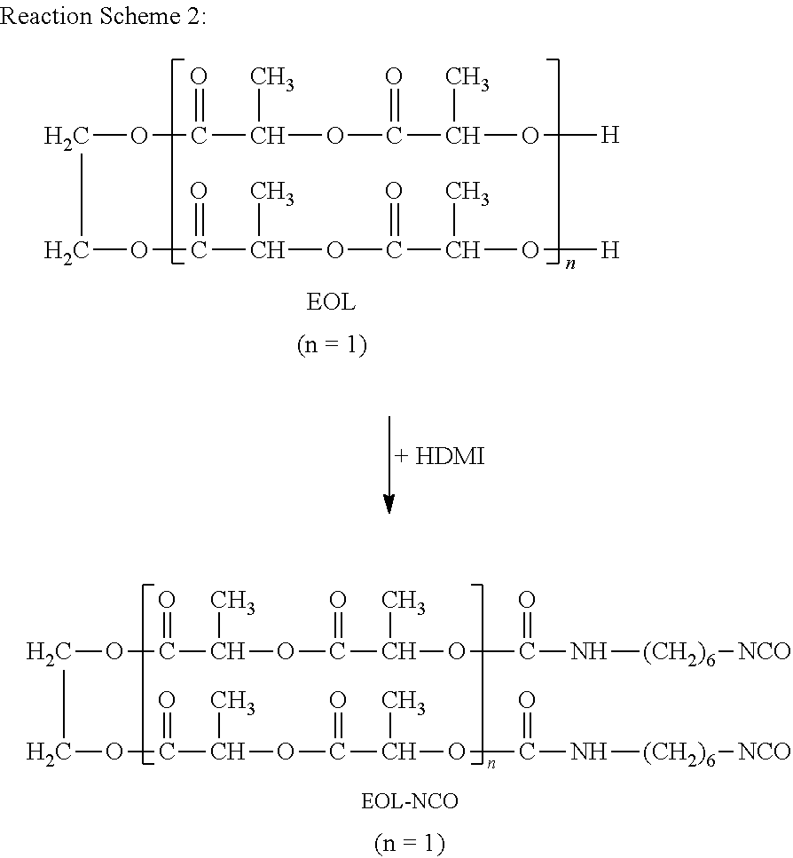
C(OC(C(OC(C(OC(N[(CH2)6][NCO])=O)C)=O)C)=O)COC(C(OC(C(OC(N[(CH2)6][NCO])=O)C)=O)C)=O.C(OC(C(OC(C(O[H])C)=O)C)=O)COC(C(OC(C(O[H])C)=O)C)=O
